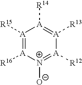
[A]1([R15])=[A]([R16])[N+]([O-])=[A]([R12])[A]([R13])=[A]1[R14]
